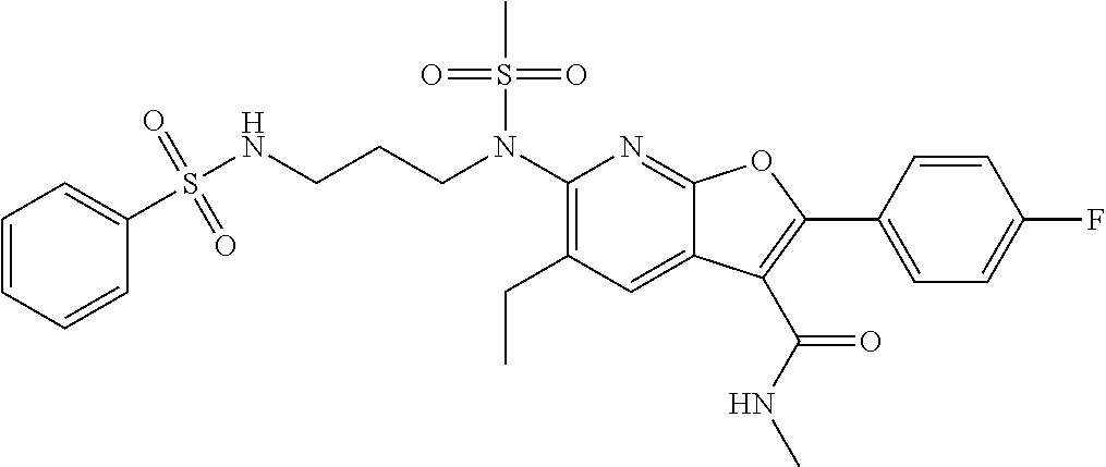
N(C1=C(CC)C=C2C(=N1)OC(C1=CC=C(F)C=C1)=C2C(NC)=O)(S(C)(=O)=O)CCCNS(C1=CC=CC=C1)(=O)=O
